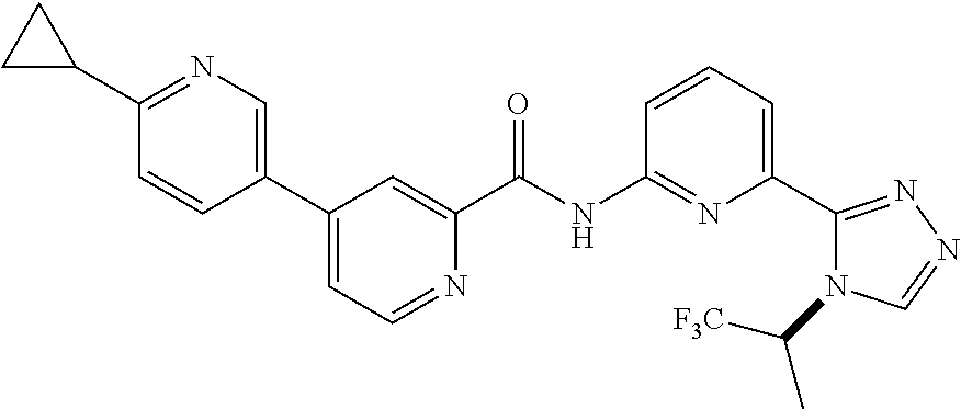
C1(C2=CN=C(C3CC3)C=C2)=CC=NC(C(NC2=NC(C3=NN=CN3C([F3C])C)=CC=C2)=O)=C1
